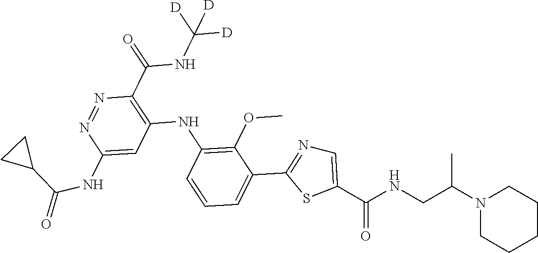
C1(C(NC([D])([D])[D])=O)=C(NC2=C(OC)C(C3=NC=C(C(NCC(N4CCCCC4)C)=O)S3)=CC=C2)C=C(NC(=O)C2CC2)N=N1
